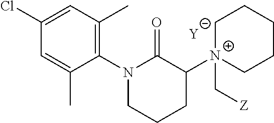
C1=C(C)C(N2C(=O)C([N+]3(C[Z])CCCCC3)CCC2)=C(C)C=C1Cl.[Y]
